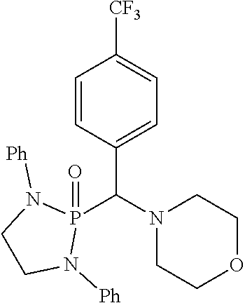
C1=CC(C(N2CCOCC2)P2(=O)N([Ph])CCN2[Ph])=CC=C1[CF3]
